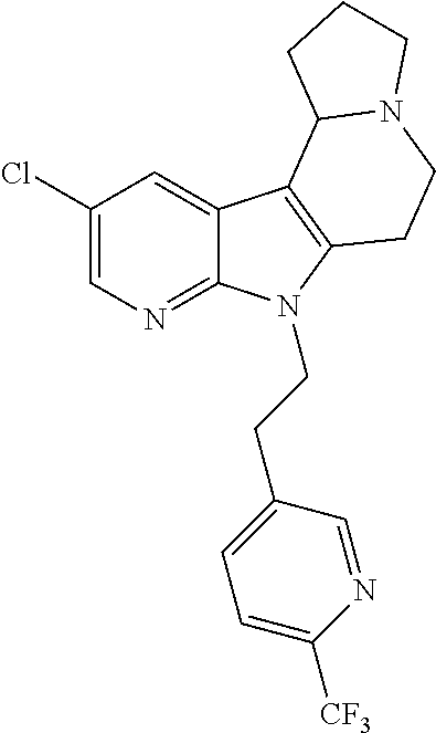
C1(Cl)=CN=C2C(=C1)C1=C(N2CCC2=CC=C([CF3])N=C2)CCN2C1CCC2
